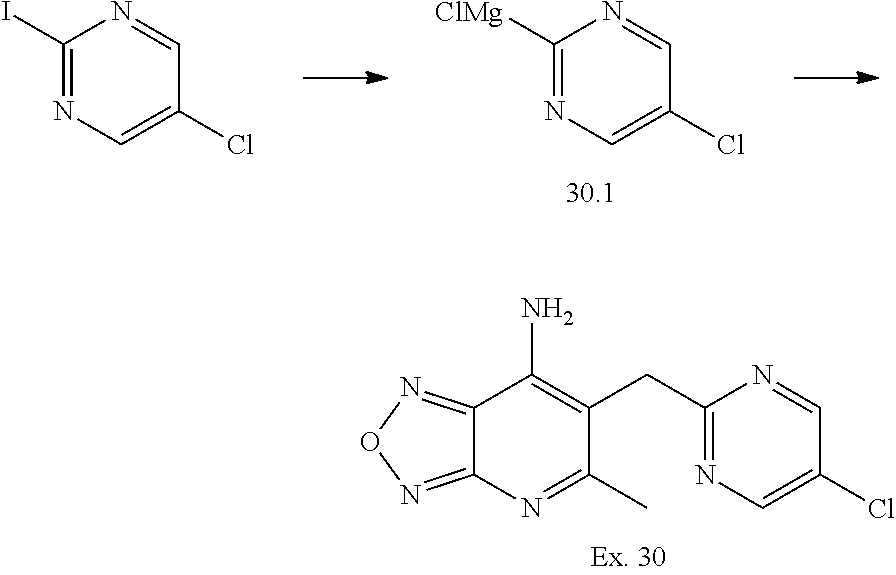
C12=NON=C1N=C(C)C(CC1=NC=C(Cl)C=N1)=C2N.N1=C(I)N=CC(Cl)=C1.N1=C([ClMg])N=CC(Cl)=C1
